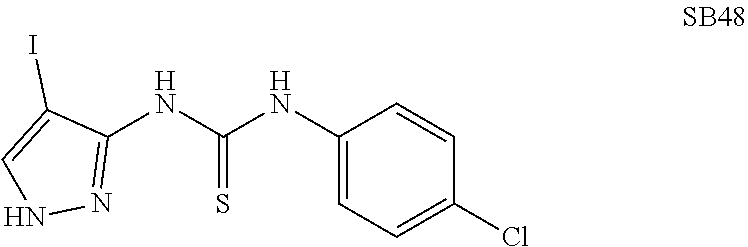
C1(NC(NC2=NNC=C2I)=S)=CC=C(Cl)C=C1
